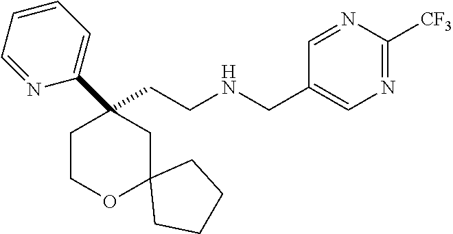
C(CNCC1=CN=C([CF3])N=C1)C1(C2=CC=CC=N2)CCOC2(C1)CCCC2
